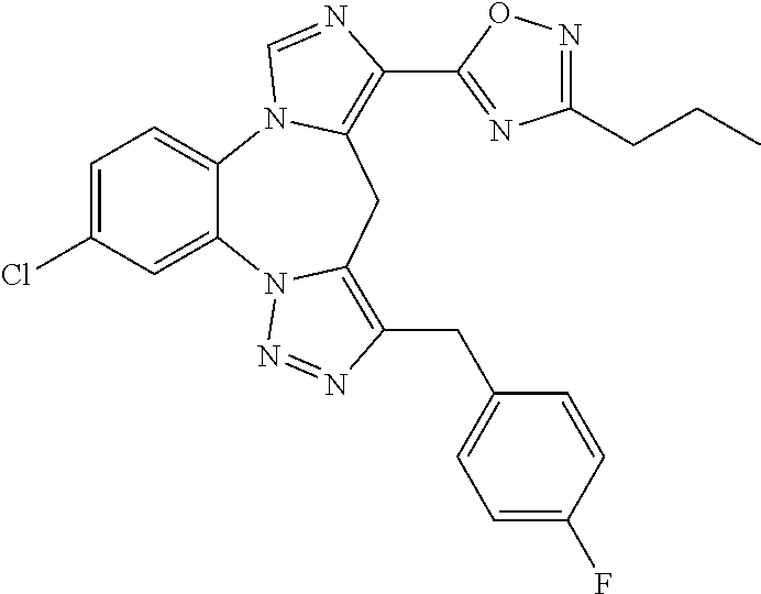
C1=C(Cl)C=C2C(=C1)N1C(=C(C3=NC(CCC)=NO3)N=C1)CC1=C(CC3=CC=C(F)C=C3)N=NN21
